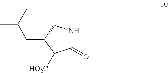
CC(CC1C([HO2C])C(=O)NC1)C
